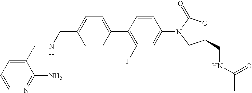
C1=C(CNCC2=CC=CN=C2N)C=CC(C2=C(F)C=C(N3CC(CNC(C)=O)OC3=O)C=C2)=C1
